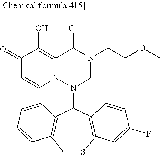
C1(=O)C=CN2C(=C1O)C(=O)N(CCOC)CN2C1C2=C(CSC3=C1C=CC(F)=C3)C=CC=C2
